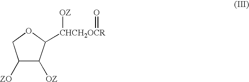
C1([ZO])C([OZ])C([CHCH2OCR]([OZ])=O)OC1
